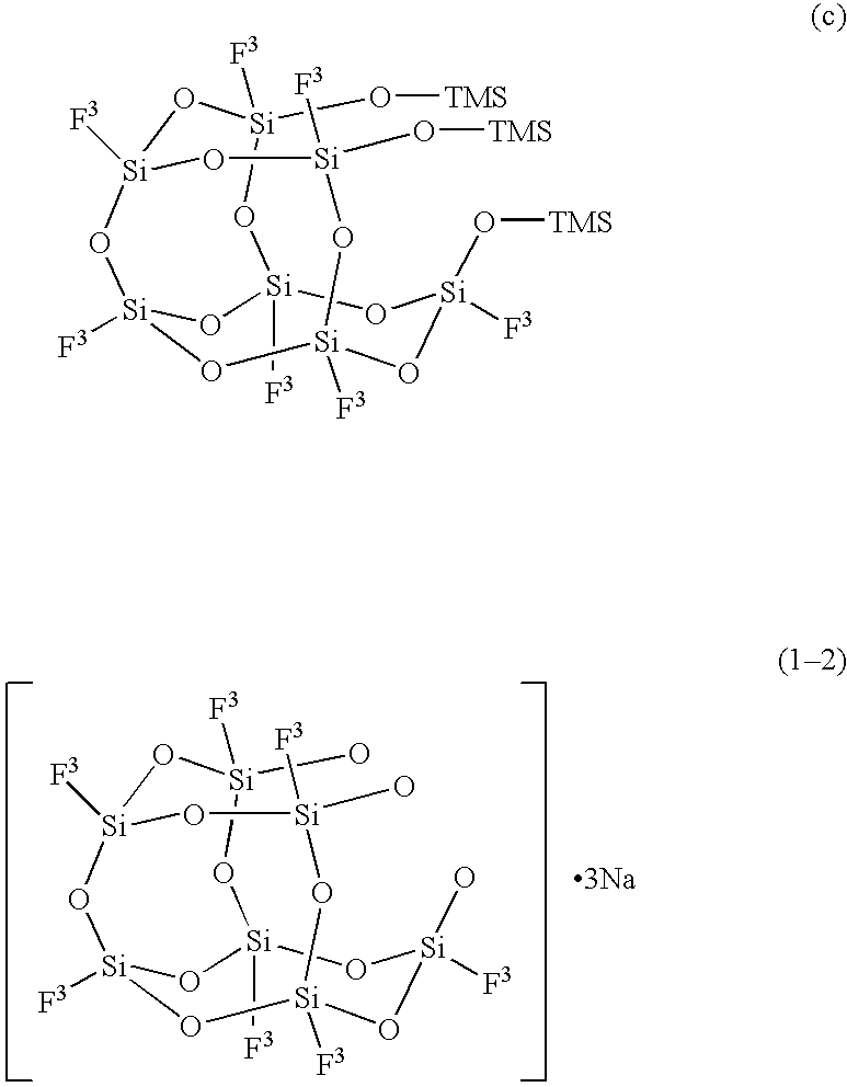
[F3][Si]12O[Si](O)([F3])O[Si]3([F3])O[Si]([F3])(O1)O[Si]([F3])(O[Si](O)([F3])O3)O[Si](O)([F3])O2.[3Na].[F3][Si]12O[Si](O[TMS])([F3])O[Si]3([F3])O[Si]([F3])(O1)O[Si]([F3])(O[Si](O[TMS])([F3])O3)O[Si](O[TMS])([F3])O2
